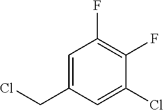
C1=C(CCl)C=C(Cl)C(F)=C1F
